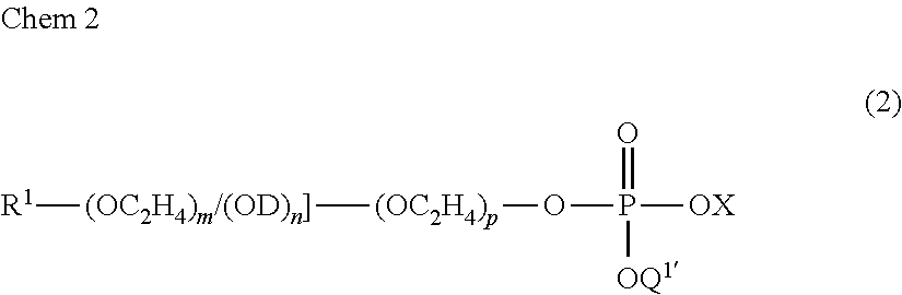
[R1][(OC2H4)m/(OD)n]][(OC2H4)p]OP([OX])(=O)[OQ1]
